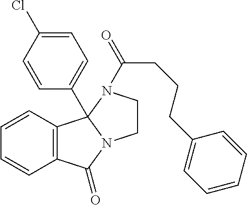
C12=C(C3(C4=CC=C(Cl)C=C4)N(C1=O)CCN3C(CCCC1=CC=CC=C1)=O)C=CC=C2
